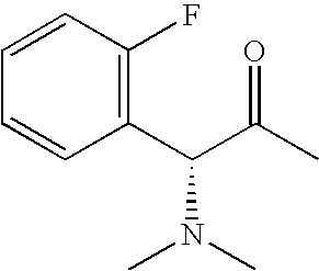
C1=CC(F)=C(C(C(C)=O)N(C)C)C=C1
